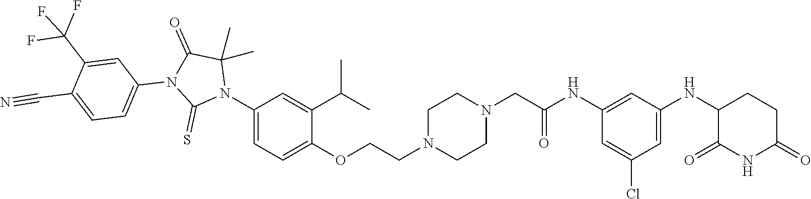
C1=C(Cl)C=C(NC2C(=O)NC(=O)CC2)C=C1NC(CN1CCN(CCOC2=CC=C(N3C(C)(C)C(=O)N(C4=CC=C(C#N)C(C(F)(F)F)=C4)C3=S)C=C2C(C)C)CC1)=O
